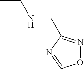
CCNCC1=NOC=N1
